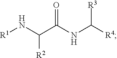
[R1]NC(C(NC([R4])[R3])=O)[R2]
